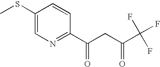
C1(SC)=CN=C(C(CC(C(F)(F)F)=O)=O)C=C1
